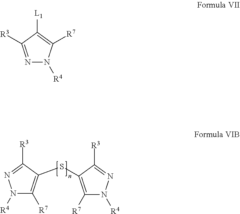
N1([R4])C([R7])=C(SC2=C([R7])N([R4])N=C2[R3])C([R3])=N1.N1=C([R3])C([L1])=C([R7])N1[R4]
